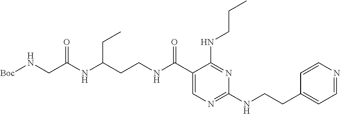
C(NC(C1=CN=C(NCCC2=CC=NC=C2)N=C1NCCC)=O)CC(CC)NC(=O)CN[Boc]
